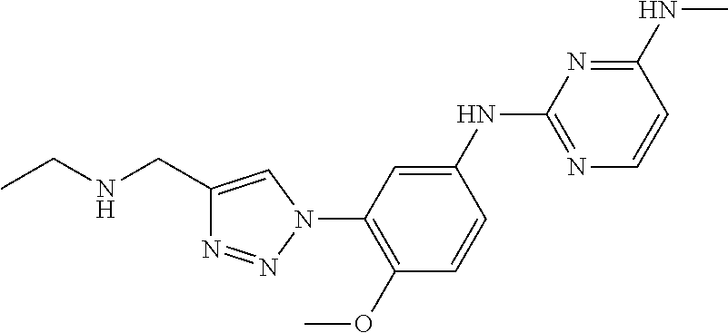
C1=CC(OC)=C(N2N=NC(CNCC)=C2)C=C1NC1=NC=CC(NC)=N1
